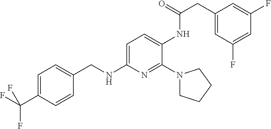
C1=C(C(F)(F)F)C=CC(CNC2=CC=C(NC(=O)CC3=CC(F)=CC(F)=C3)C(N3CCCC3)=N2)=C1
